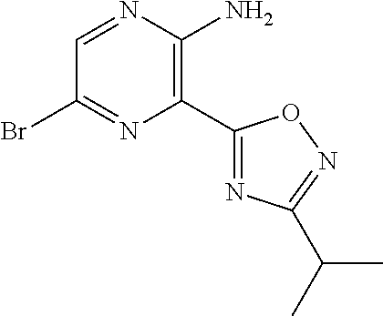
C1(Br)=NC(C2=NC(C(C)C)=NO2)=C(N)N=C1
